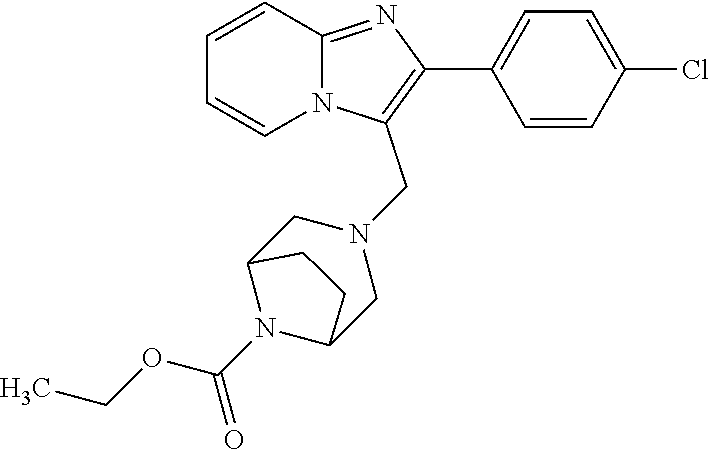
C1=CC=CN2C1=NC(C1=CC=C(Cl)C=C1)=C2CN1CC2N(C(OCC)=O)C(C1)CC2
